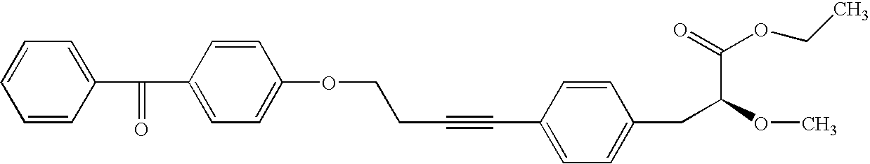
C1=CC(C(=O)C2=CC=C(OCCC#CC3=CC=C(CC(C(OCC)=O)OC)C=C3)C=C2)=CC=C1
